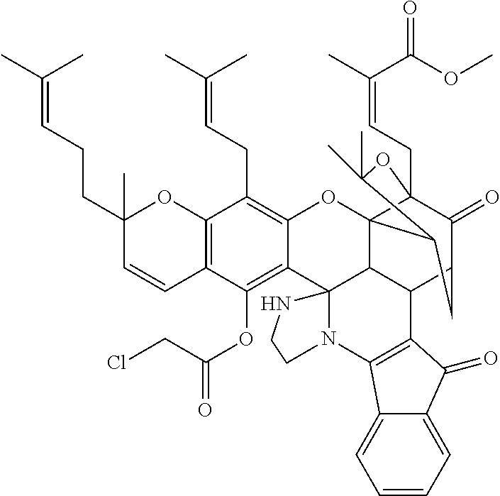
C12=C(C(OC(CCl)=O)=C3C(=C1CC=C(C)C)OC14C5C(C6C(=O)C1(CC=C(C)C(OC)=O)OC(C)(C)C4C6)C1=C(C4=CC=CC=C4C1=O)N1C35NCC1)C=CC(CCC=C(C)C)(C)O2
